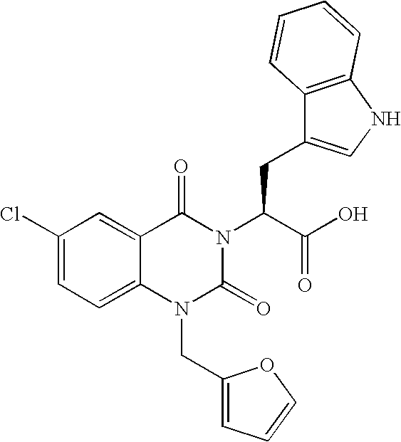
ClC1=CC=C2C(=C1)C(=O)N(C(C(O)=O)CC1=CNC3=C1C=CC=C3)C(=O)N2CC1=CC=CO1
